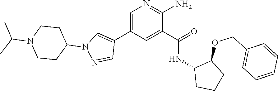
C1=C(C2=CN(C3CCN(C(C)C)CC3)N=C2)C=C(C(=O)NC2CCCC2OCC2=CC=CC=C2)C(N)=N1
